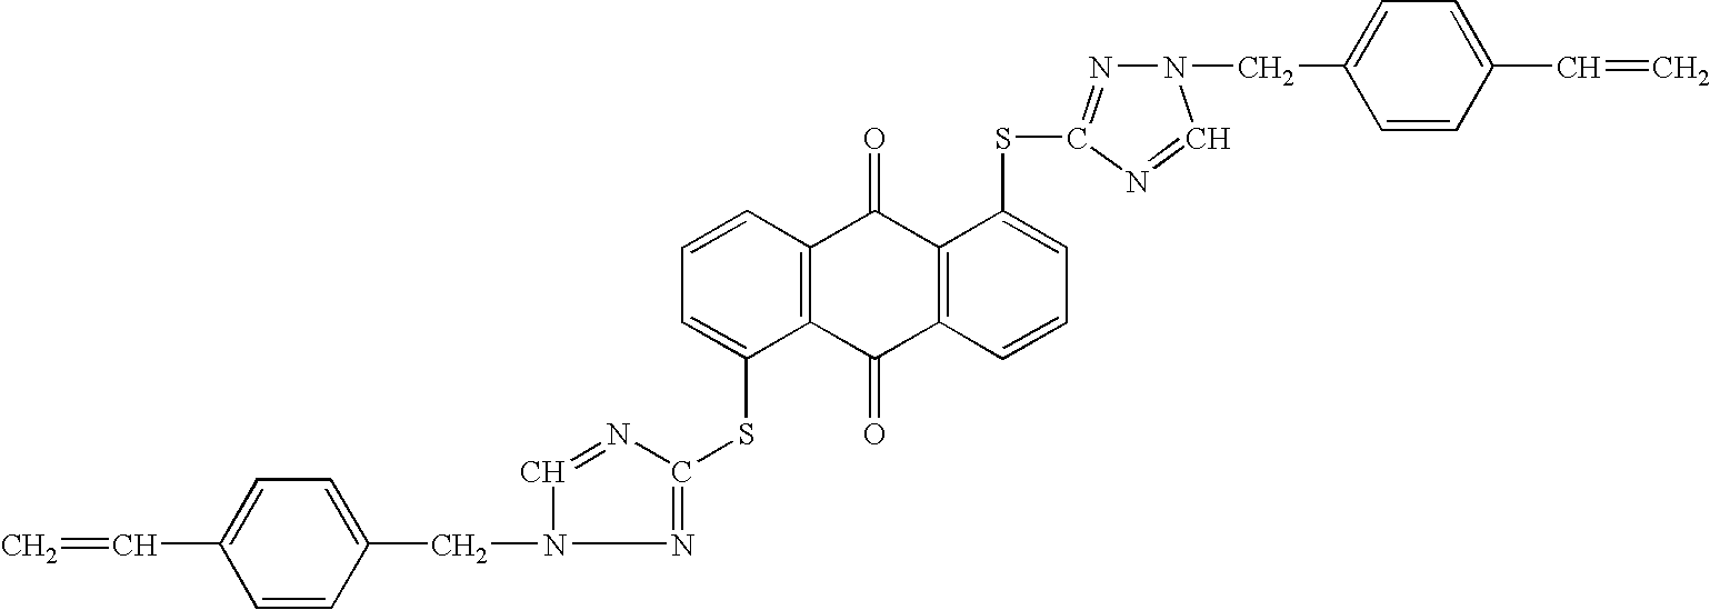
C1=C(SC2=NN(CC3=CC=C(C=C)C=C3)C=N2)C2=C(C=C1)C(=O)C1=C(C2=O)C=CC=C1SC1=NN(CC2=CC=C(C=C)C=C2)C=N1
